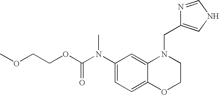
C1(N(C(OCCOC)=O)C)=CC=C2C(=C1)N(CC1=CNC=N1)CCO2
